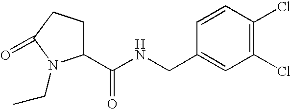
C1(C(NCC2=CC(Cl)=C(Cl)C=C2)=O)CCC(=O)N1CC
